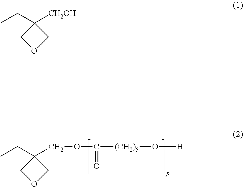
C1OCC1(COC([(CH2)5]O[H])=O)CC.C1([CH2OH])(CC)COC1
